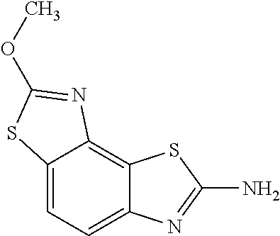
C12=CC=C3C(=C1N=C(OC)S2)SC(N)=N3
